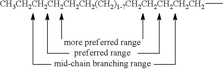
C[CH3CH2CH2CH2CH2CH2(CH2)1-7CH2CH2CH2CH2CH2]
